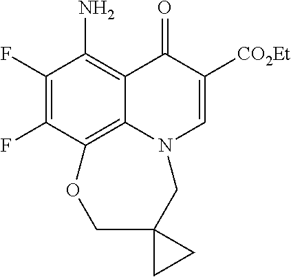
C1(F)=C(F)C2=C3C(=C1N)C(=O)C([CO2Et])=CN3CC1(CO2)CC1
